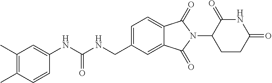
C1=CC(C)=C(C)C=C1NC(NCC1=CC=C2C(=C1)C(=O)N(C1C(=O)NC(=O)CC1)C2=O)=O
